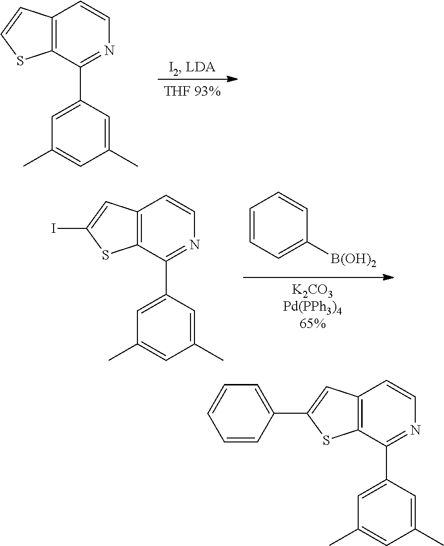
C12=C(SC=C1)C(C1=CC(C)=CC(C)=C1)=NC=C2.C1=CC([B(OH)2])=CC=C1.C12=C(SC(I)=C1)C(C1=CC(C)=CC(C)=C1)=NC=C2.C1=CN=C(C2=CC(C)=CC(C)=C2)C2=C1C=C(C1=CC=CC=C1)S2
